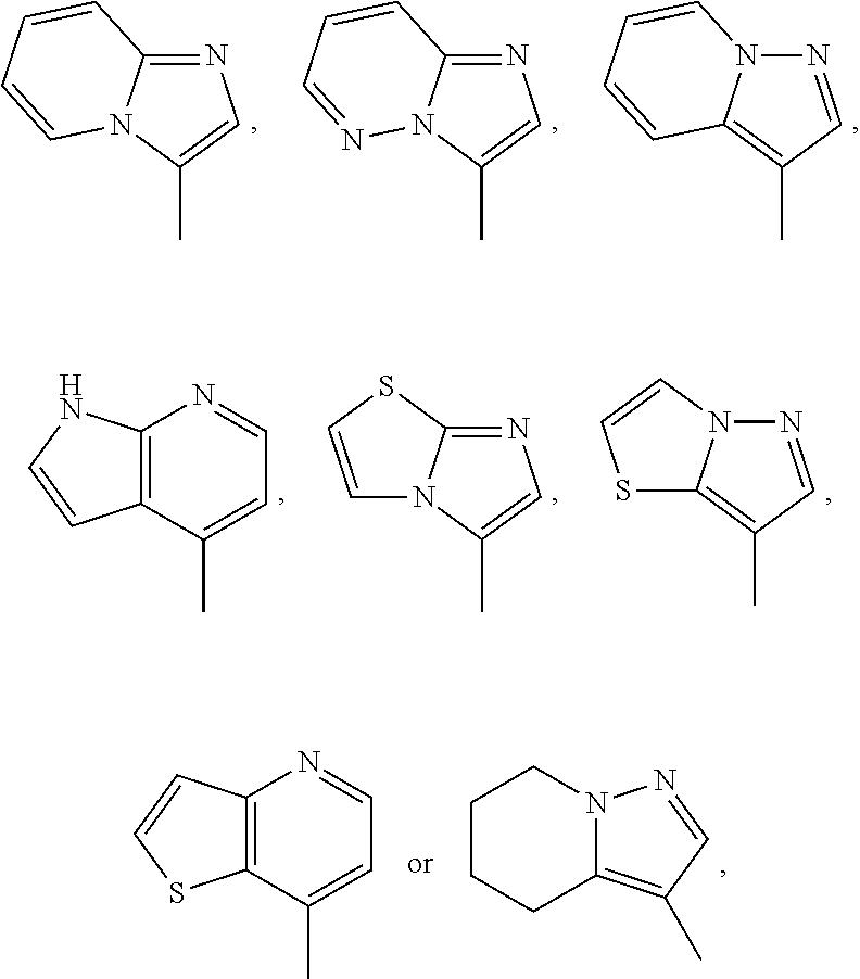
N1=CC(C)=C2N1C=CC=C2.N1=C2N(C(C)=C1)N=CC=C2.N1=C2N(C(C)=C1)C=CC=C2.N1=CC(C)=C2N1C=CS2.N1=C2N(C(C)=C1)C=CS2.C12=C(C(C)=CC=N1)C=CN2.C12=C(C(C)=CC=N1)SC=C2.C1CCC2=C(C)C=NN2C1
